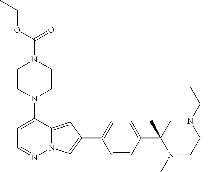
N1(C2=CC=NN3C2=CC(C2=CC=C(C4(C)N(C)CCN(C(C)C)C4)C=C2)=C3)CCN(C(=O)OCC)CC1
